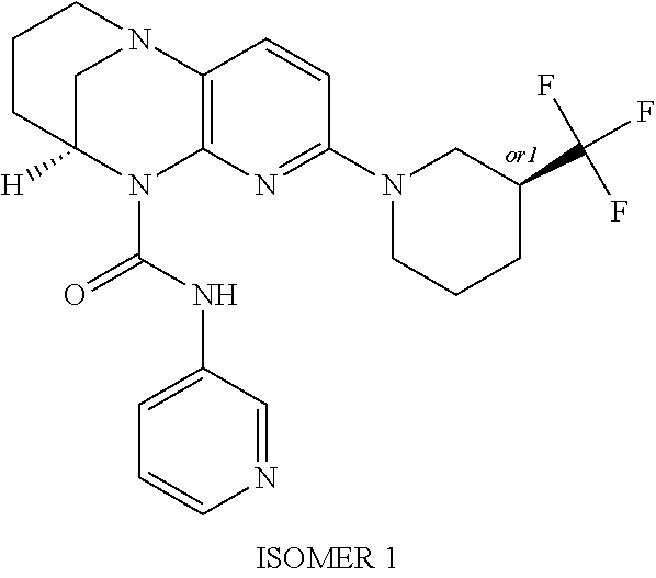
C1C2([H])N(C(=O)NC3=CC=CN=C3)C3=C(N1CCC2)C=CC(N1CC(C(F)(F)F)CCC1)=N3
